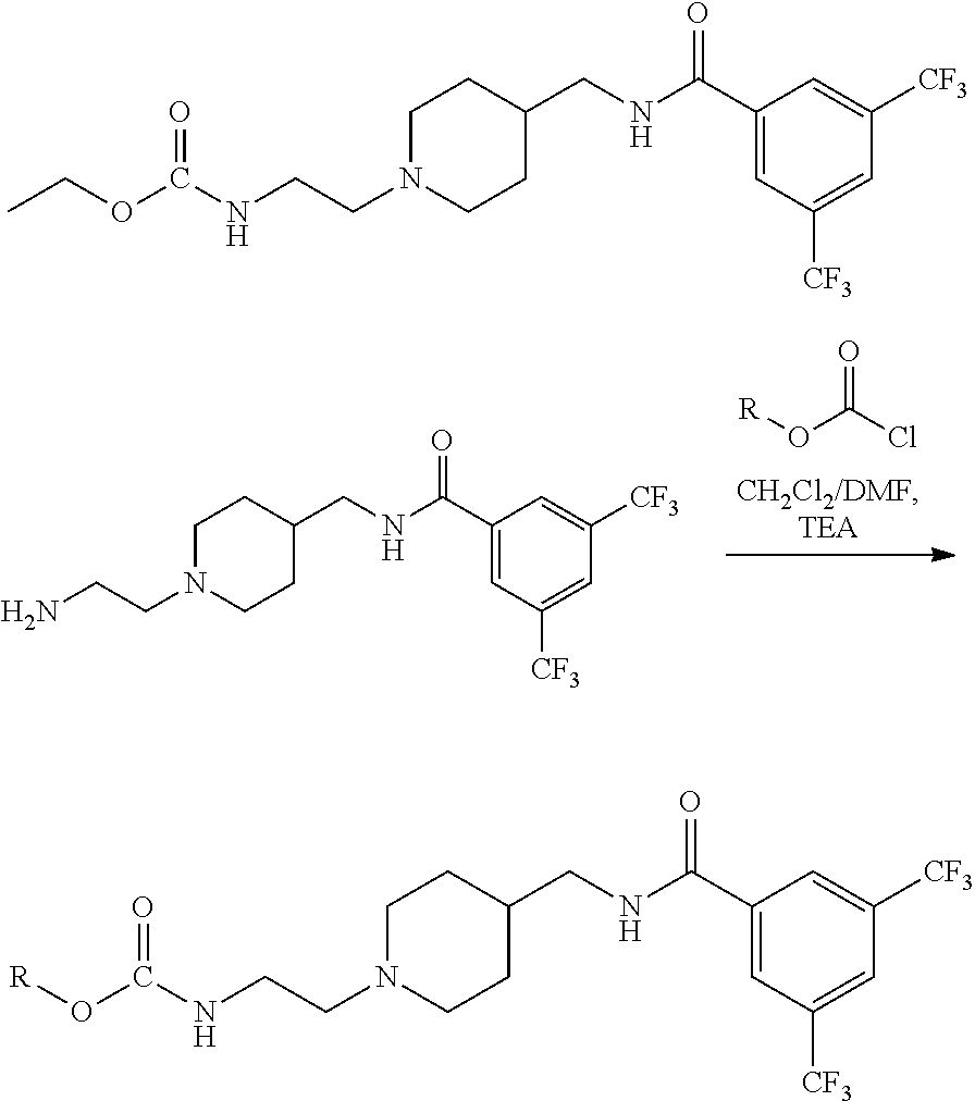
C1N(CCN)CCC(CNC(C2=CC([CF3])=CC([CF3])=C2)=O)C1.[R]OC(Cl)=O.C1N(CCNC(OCC)=O)CCC(CNC(C2=CC([CF3])=CC([CF3])=C2)=O)C1.C1N(CCNC(O[R])=O)CCC(CNC(C2=CC([CF3])=CC([CF3])=C2)=O)C1
